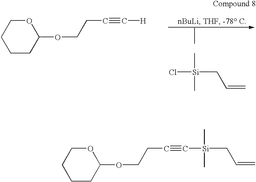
Cl[Si](CC=C)(C)C.C1CCC(OCCC#C[H])OC1.C1CC(OCCC#C[Si](CC=C)(C)C)OCC1
